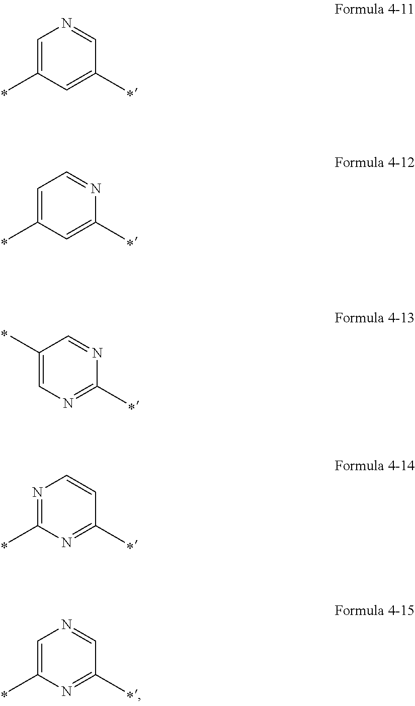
C1=C(C)C=C(C)C=N1.C1=C(C)C=C(C)N=C1.C1(C)=CN=C(C)N=C1.N1=C(C)N=C(C)C=C1.C1=C(C)N=C(C)C=N1
